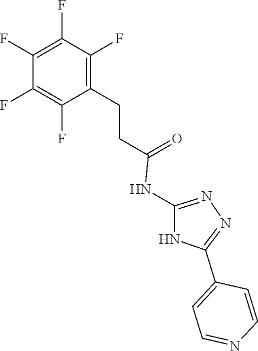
N1=C(NC(CCC2=C(F)C(F)=C(F)C(F)=C2F)=O)NC(C2=CC=NC=C2)=N1
